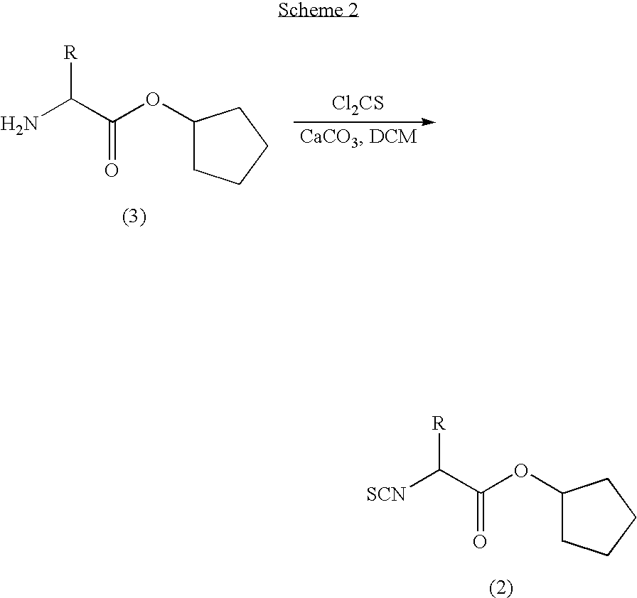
[SCN]C(C(OC1CCCC1)=O)[R].NC(C(OC1CCCC1)=O)[R].[Cl2CS]
